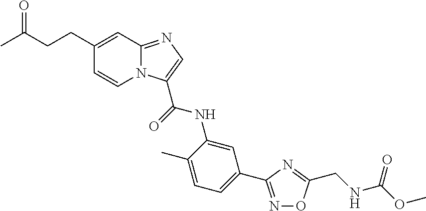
C12=NC=C(C(NC3=CC(C4=NOC(CNC(OC)=O)=N4)=CC=C3C)=O)N1C=CC(CCC(C)=O)=C2
